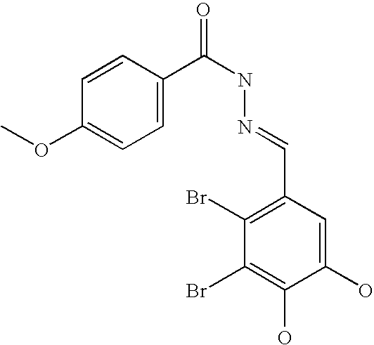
C1=C(C(NN=CC2=C(Br)C(Br)=C(O)C(O)=C2)=O)C=CC(OC)=C1
